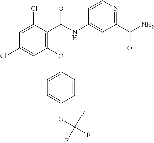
C1(OC2=CC=C(OC(F)(F)F)C=C2)=C(C(NC2=CC(C(N)=O)=NC=C2)=O)C(Cl)=CC(Cl)=C1
